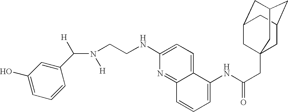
C(N([H])CCNC1=CC=C2C(=N1)C=CC=C2NC(CC12CC3CC(CC(C1)C3)C2)=O)([H])C1=CC(O)=CC=C1
